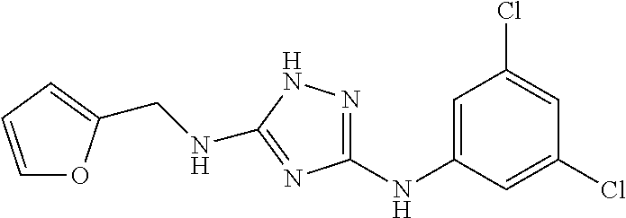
C1=C(NC2=NNC(NCC3=CC=CO3)=N2)C=C(Cl)C=C1Cl
